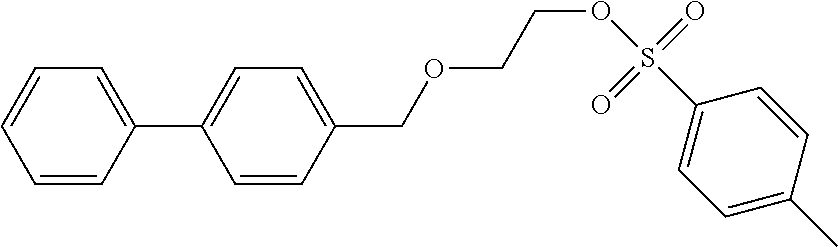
C1=CC=CC(C2=CC=C(COCCOS(C3=CC=C(C)C=C3)(=O)=O)C=C2)=C1
